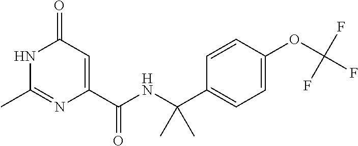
C1(=O)C=C(C(NC(C2=CC=C(OC(F)(F)F)C=C2)(C)C)=O)N=C(C)N1
